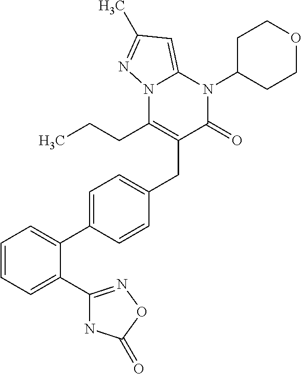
C(C1=C(CCC)N2C(=CC(C)=N2)N(C2CCOCC2)C1=O)C1=CC=C(C2=CC=CC=C2C2=NOC(=O)N2)C=C1
